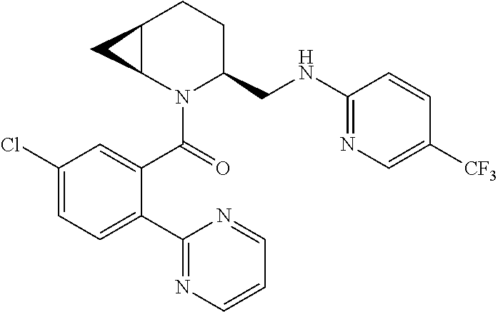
C1(C(=O)N2C(CNC3=NC=C([CF3])C=C3)CCC3C2C3)=CC(Cl)=CC=C1C1=NC=CC=N1
